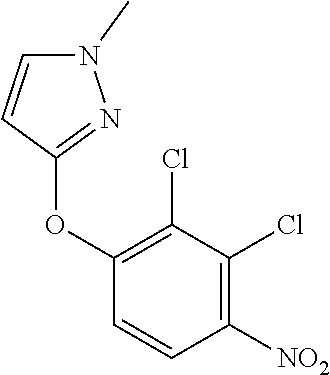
C1([NO2])=C(Cl)C(Cl)=C(OC2=NN(C)C=C2)C=C1
